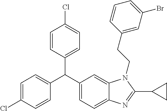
C1=C(Cl)C=CC(C(C2=CC=C3C(=C2)N(CCC2=CC(Br)=CC=C2)C(C2CC2)=N3)C2=CC=C(Cl)C=C2)=C1
